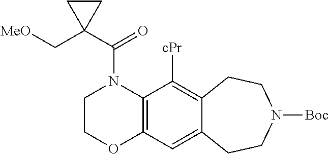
C12=C(C([cPr])=C3C(=C1)CCN([Boc])CC3)N(C(C1(C[MeO])CC1)=O)CCO2
